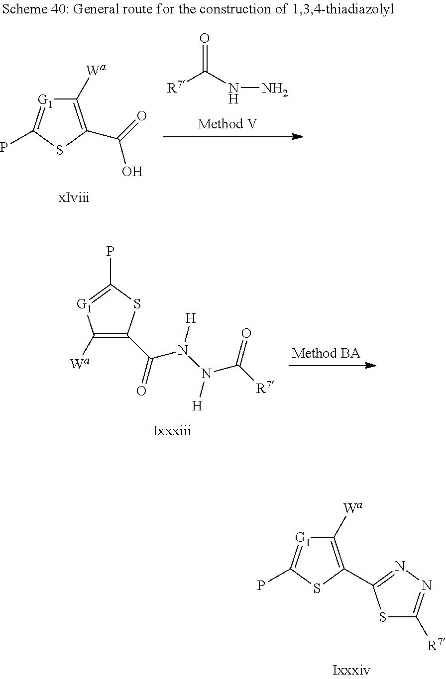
C1([Wa])=C(C(=O)N(N(C([R7])=O)[H])[H])SC(P)=[G1]1.C1([Wa])=C(C2=NN=C([R7])S2)SC(P)=[G1]1.C1([Wa])=C(C(=O)O)SC(P)=[G1]1.[R7]C(NN)=O
